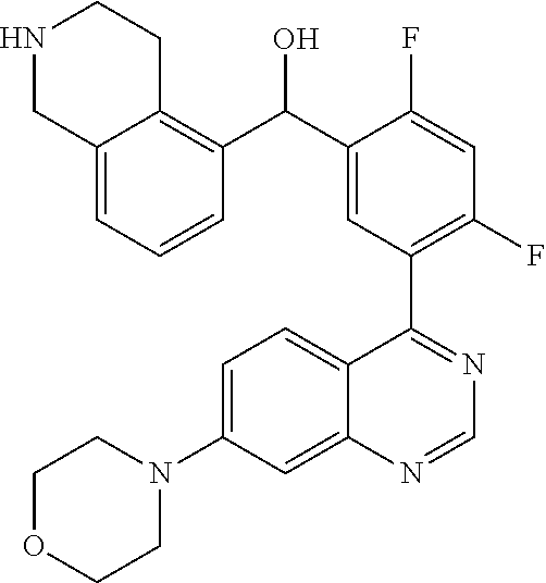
C1=C(N2CCOCC2)C=C2C(=C1)C(C1=C(F)C=C(F)C(C(O)C3=C4C(=CC=C3)CNCC4)=C1)=NC=N2
